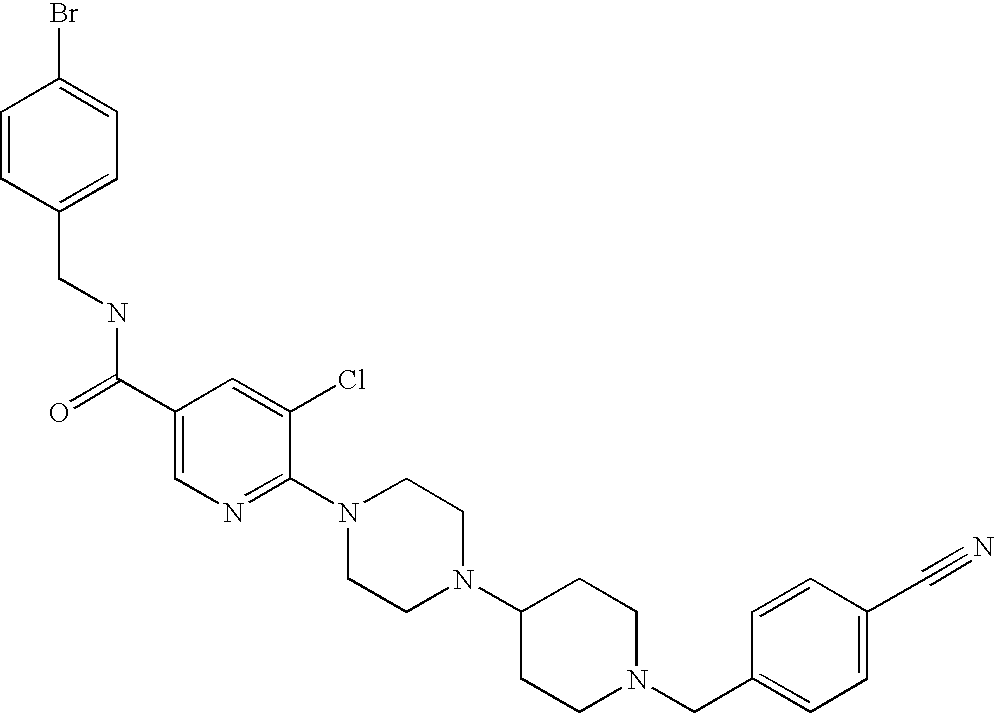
C(N1CCC(N2CCN(C3=NC=C(C(=O)NCC4=CC=C(Br)C=C4)C=C3Cl)CC2)CC1)C1=CC=C(C#N)C=C1
